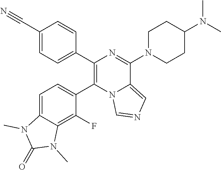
C1(C#N)=CC=C(C2=C(C3=CC=C4C(=C3F)N(C)C(=O)N4C)N3C(=CN=C3)C(N3CCC(N(C)C)CC3)=N2)C=C1
